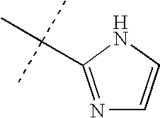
N1C(C(C)(C)C)=NC=C1
